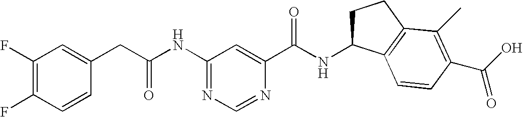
C1(NC(CC2=CC(F)=C(F)C=C2)=O)=NC=NC(C(NC2CCC3=C2C=CC(C(O)=O)=C3C)=O)=C1
